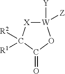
[W]1([Y])([Z])[X]C([R2])([R1])C(=O)O1
